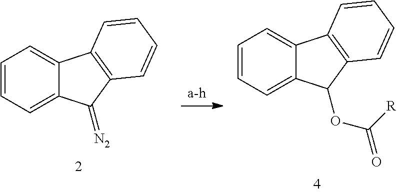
C1=CC=C2C(=C1)C1=C(C2=[N2])C=CC=C1.C1=CC=C2C(=C1)C1=C(C2OC([R])=O)C=CC=C1
